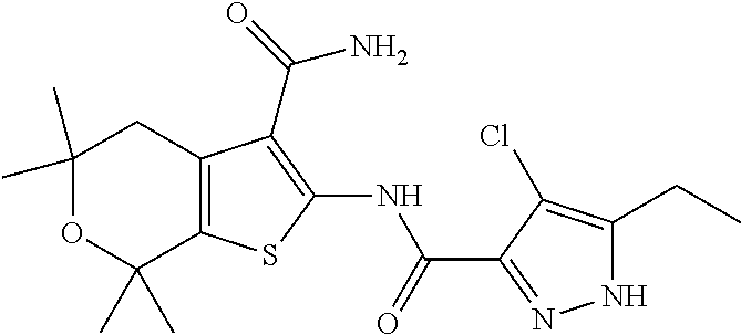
C1(C)(C)OC(C)(C)C2=C(C1)C(C(=O)N)=C(NC(C1=NNC(CC)=C1Cl)=O)S2
